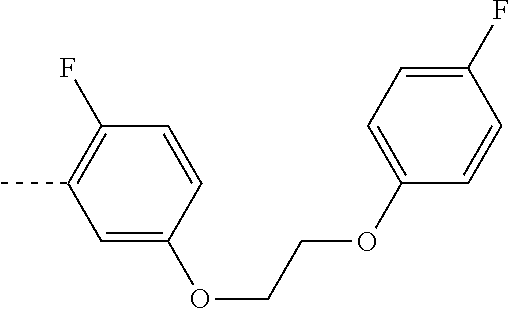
C1=C(OCCOC2=CC=C(F)C=C2)C=CC(F)=C1C
